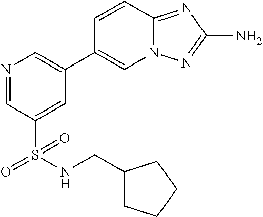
N1=CC(S(NCC2CCCC2)(=O)=O)=CC(C2=CN3C(=NC(N)=N3)C=C2)=C1
